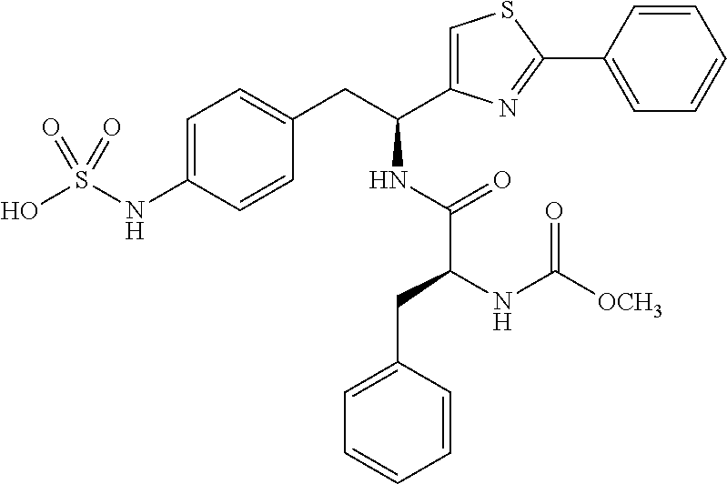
C1=C(NS(O)(=O)=O)C=CC(CC(C2=CSC(C3=CC=CC=C3)=N2)NC(C(CC2=CC=CC=C2)NC([OCH3])=O)=O)=C1
